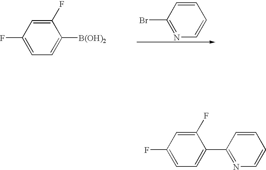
C1=C(F)C=C(F)C([B(OH)2])=C1.N1=C(Br)C=CC=C1.C1=C(F)C=C(F)C(C2=NC=CC=C2)=C1
